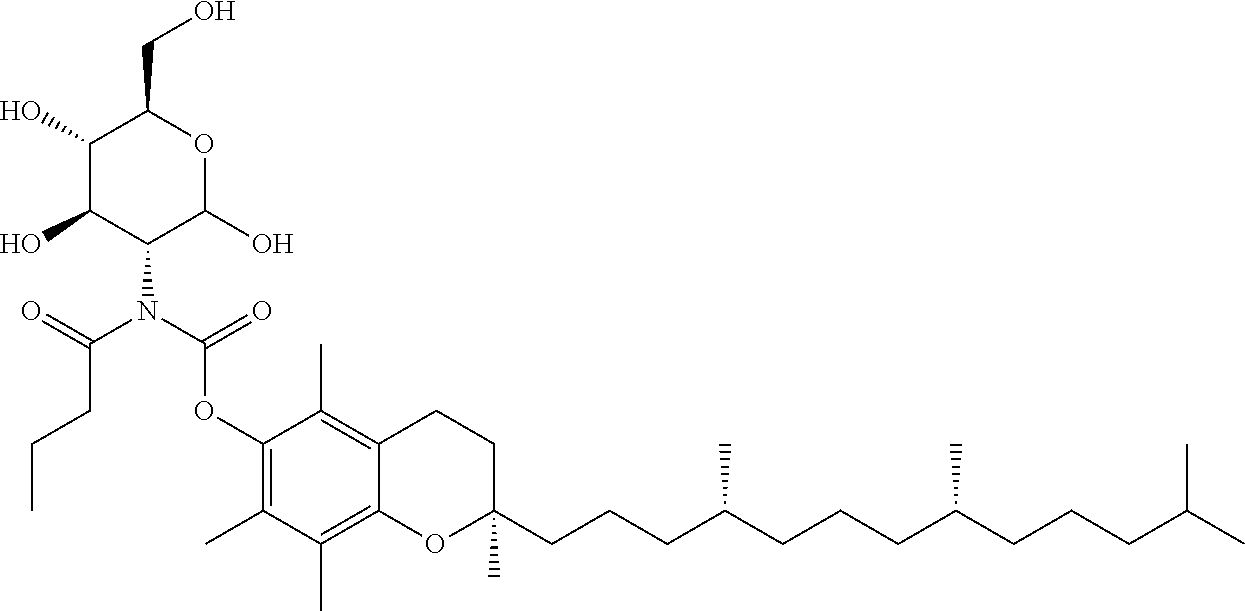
C1(CO)C(O)C(O)C(N(C(OC2=C(C)C(C)=C3C(=C2C)CCC(C)(CCCC(CCCC(CCCC(C)C)C)C)O3)=O)C(CCC)=O)C(O)O1
